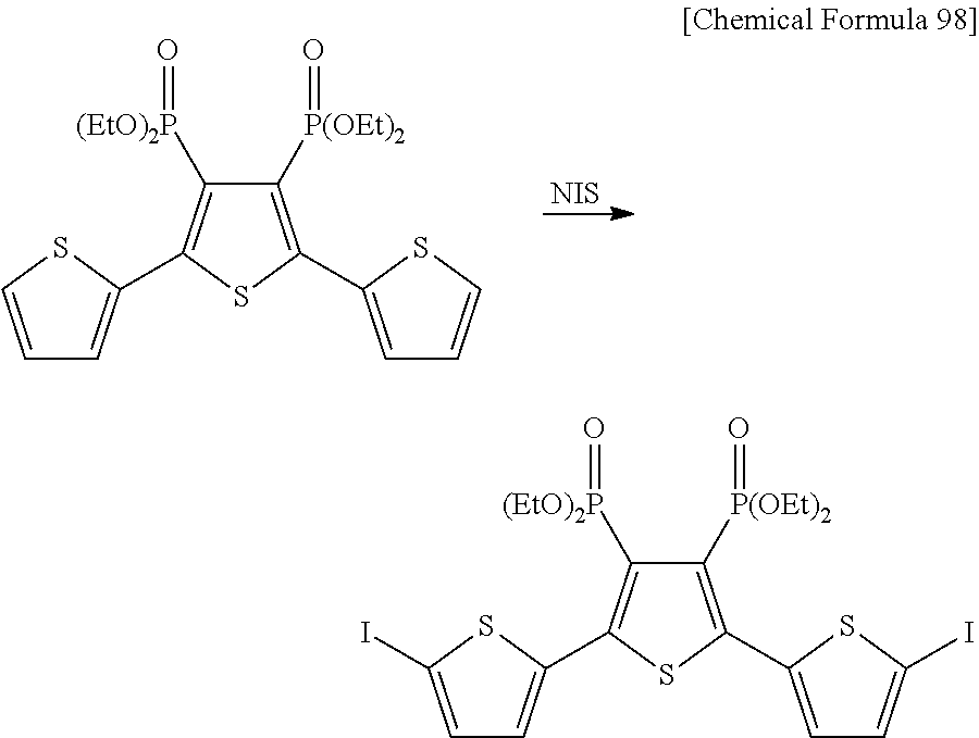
[NIS].C1=CSC(C2=C([(EtO)2P]=O)C([P(OEt)2]=O)=C(C3=CC=CS3)S2)=C1.C1=C(I)SC(C2=C([(EtO)2P]=O)C([P(OEt)2]=O)=C(C3=CC=C(I)S3)S2)=C1
